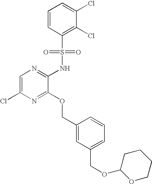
C1=C(Cl)N=C(OCC2=CC(COC3OCCCC3)=CC=C2)C(NS(C2=C(Cl)C(Cl)=CC=C2)(=O)=O)=N1
